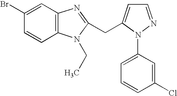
C1(Br)=CC2=C(C=C1)N(CC)C(CC1=CC=NN1C1=CC=CC(Cl)=C1)=N2
